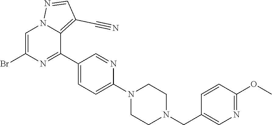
C1=C(Br)N=C(C2=CC=C(N3CCN(CC4=CN=C(OC)C=C4)CC3)N=C2)C2=C(C#N)C=NN12
